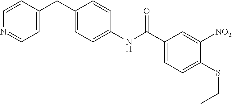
C1=C(CC2=CC=C(NC(C3=CC=C(SCC)C([NO2])=C3)=O)C=C2)C=CN=C1
